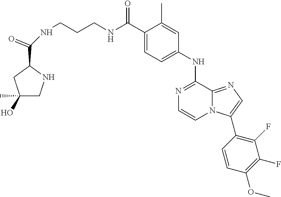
C1(C(NCCCNC(C2CC(O)(C)CN2)=O)=O)=CC=C(NC2=NC=CN3C2=NC=C3C2=C(F)C(F)=C(OC)C=C2)C=C1C
